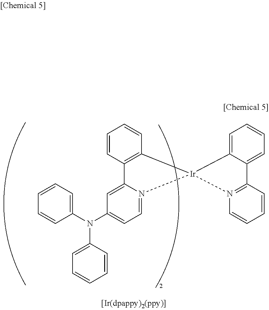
C12=CC=CC=C1[Ir]1(N3=C2C=CC=C3)C2=C(C3=CC(N(C4=CC=CC=C4)C4=CC=CC=C4)=CC=N31)C=CC=C2
